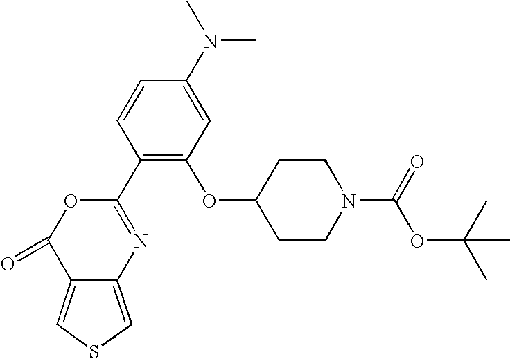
C1=CC(C2=NC3=CSC=C3C(=O)O2)=C(OC2CCN(C(OC(C)(C)C)=O)CC2)C=C1N(C)C
